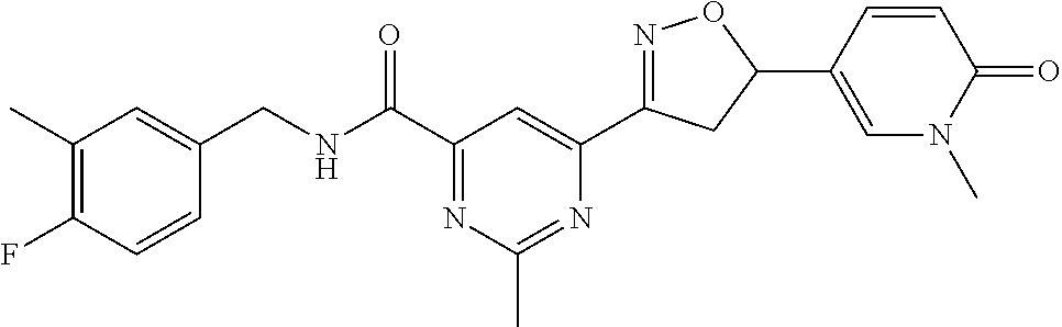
C1(C)=C(F)C=CC(CNC(C2=NC(C)=NC(C3=NOC(C4=CN(C)C(=O)C=C4)C3)=C2)=O)=C1
